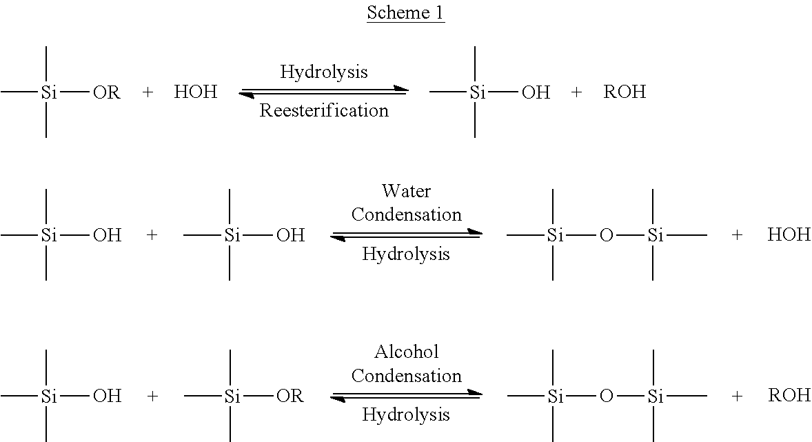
C[Si](C)(C)[OR].[HOH].C[Si](C)(C)O.[ROH].C[Si](C)(C)O.C[Si](C)(C)O.C[Si](C)(C)O[Si](C)(C)C.[HOH].C[Si](C)(C)O.C[Si](C)(C)[OR].C[Si](C)(C)O[Si](C)(C)C.[ROH]
